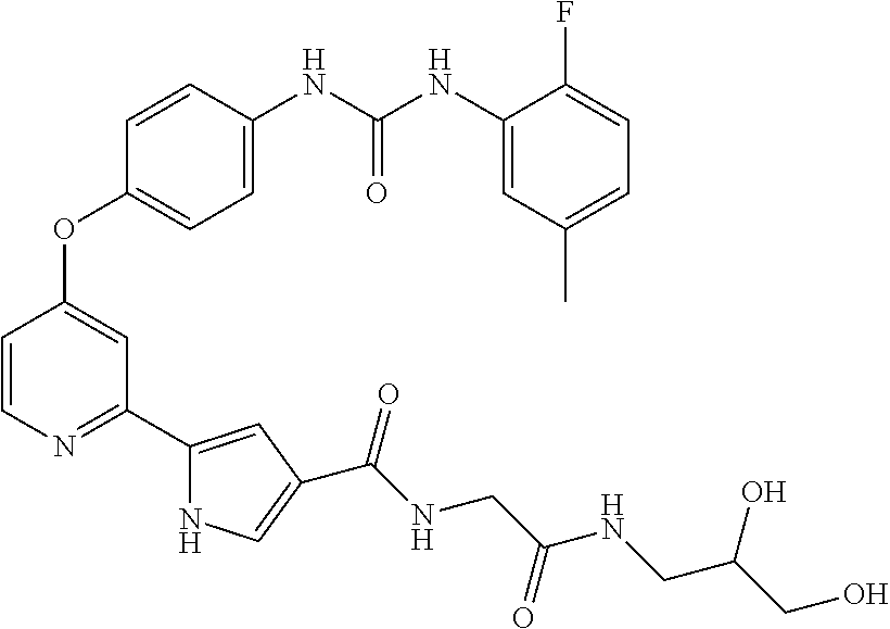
C1=CC(NC(NC2=CC(C)=CC=C2F)=O)=CC=C1OC1=CC(C2=CC(C(NCC(NCC(CO)O)=O)=O)=CN2)=NC=C1
